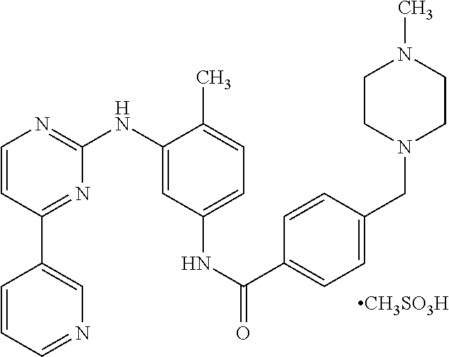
C1=CC=NC=C1C1=NC(NC2=CC(NC(=O)C3=CC=C(CN4CCN(C)CC4)C=C3)=CC=C2C)=NC=C1.[CH3SO3H]
